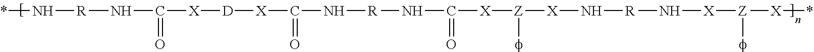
*N[R]NC(=O)[X][D][X]C(=O)N[R]NC(=O)[X][Z]([f])[X]N[R]N[X][Z]([X]*)[f]
